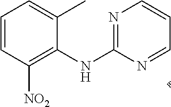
C1=CC([NO2])=C(NC2=NC=CC=N2)C(C)=C1
